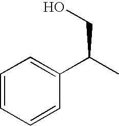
C1=CC=CC(C(C)CO)=C1
